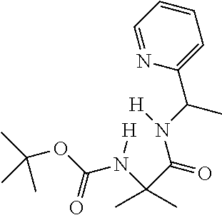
C1=NC(C(N(C(=O)C(N(C(OC(C)(C)C)=O)[H])(C)C)[H])C)=CC=C1
